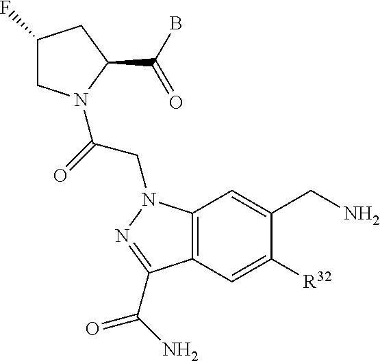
C1(F)CN(C(=O)CN2C3=C(C=C([R32])C(CN)=C3)C(C(=O)N)=N2)C(C(B)=O)C1
